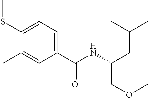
C1=C(C(NC(CC(C)C)COC)=O)C=C(C)C(SC)=C1
